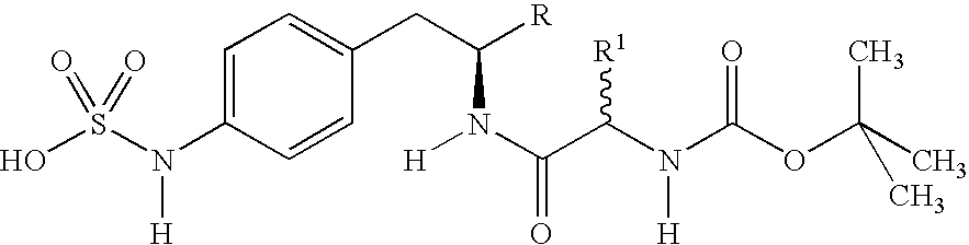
OS(N([H])C1=CC=C(CC([R])N([H])C(=O)C([R1])N([H])C(=O)OC(C)(C)C)C=C1)(=O)=O
